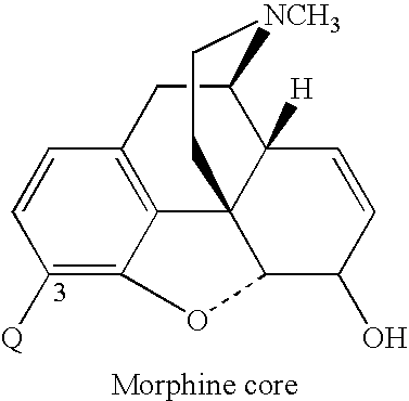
C1([Q])=C2C3=C(C=C1)CC1C4([H])C3(C(C(O)C=C4)O2)CC[NCH3]1
